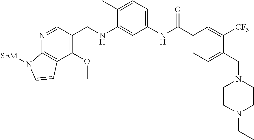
O(C1=C(CNC2=CC(NC(C3=CC=C(CN4CCN(CC)CC4)C([CF3])=C3)=O)=CC=C2C)C=NC2=C1C=CN2[SEM])C
